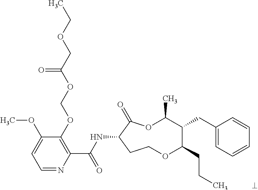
C1=NC(C(NC2C(=O)OC(C)C(CC3=CC=CC=C3)C(CCC)OCC2)=O)=C(OCOC(COCC)=O)C(OC)=C1
